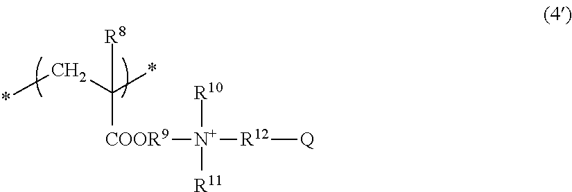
*CC(*)([R8])[COOR9][N+]([R12][Q])([R10])[R11]
